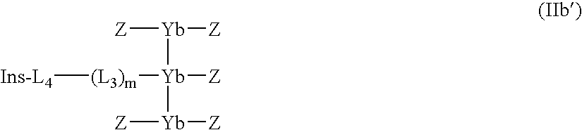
[Ins-L4][(L3)m][Yb]([Z])([Yb]([Z])[Z])[Yb]([Z])[Z]
